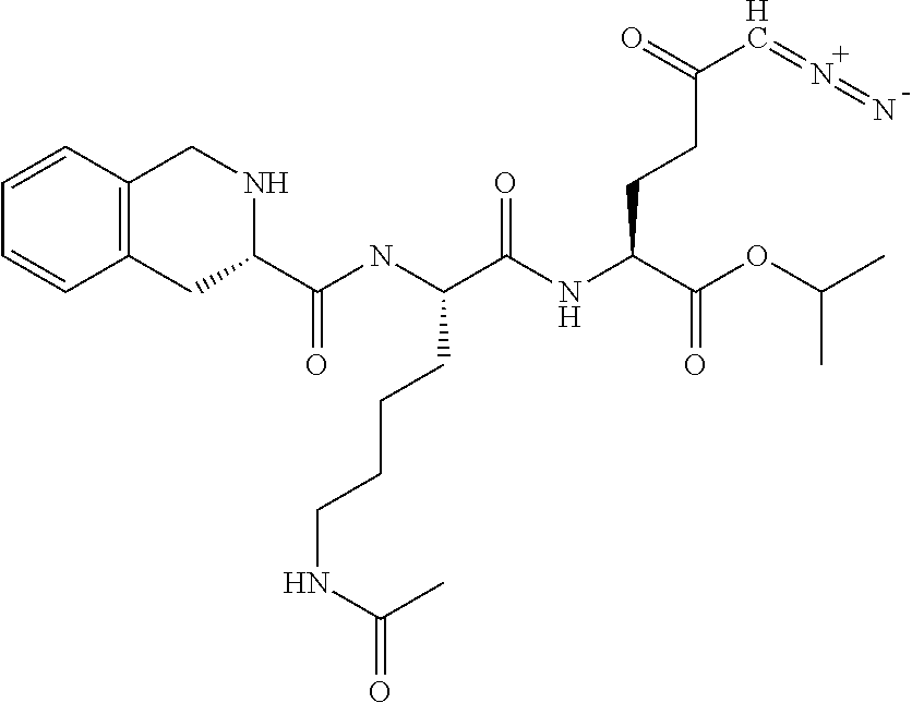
[H].N(C(C(=O)NC(C(=O)OC(C)C)CCC(C=N=N)=O)CCCCNC(C)=O)C(C1NCC2=C(C1)C=CC=C2)=O
